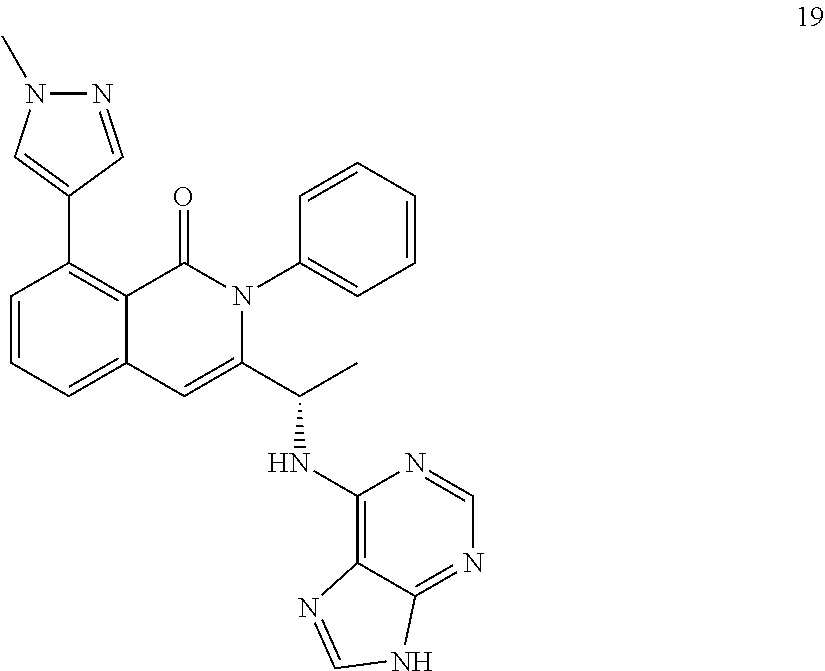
C1(C2=C3C(=CC=C2)C=C(C(C)NC2=C4C(=NC=N2)NC=N4)N(C2=CC=CC=C2)C3=O)=CN(C)N=C1
